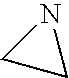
C1CN1
